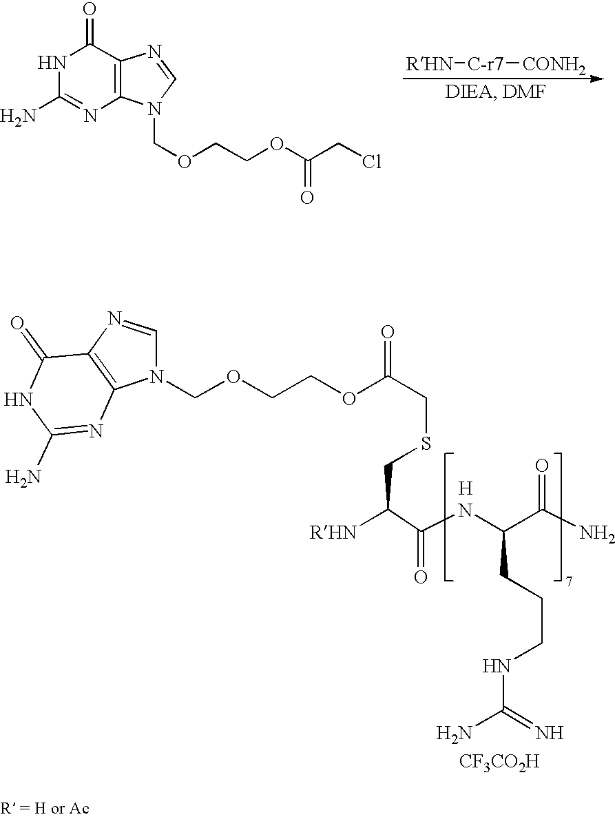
N1C(N)=NC2=C(C1=O)N=CN2COCCOC(CCl)=O.[RHN][C-r7][CONH2].[CF3CO2H].N1(COCCOC(CSCC([RHN])C(NC(C(N)=O)CCCNC(N)=N)=O)=O)C=NC2=C1N=C(N)NC2=O.[H]
